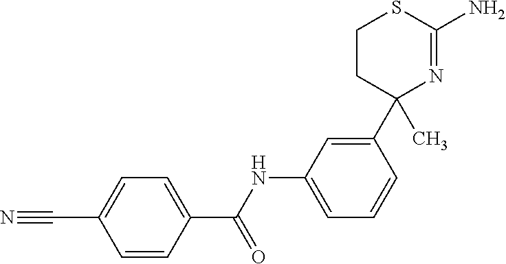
C1(C2(C)N=C(N)SCC2)=CC(NC(C2=CC=C(C#N)C=C2)=O)=CC=C1
